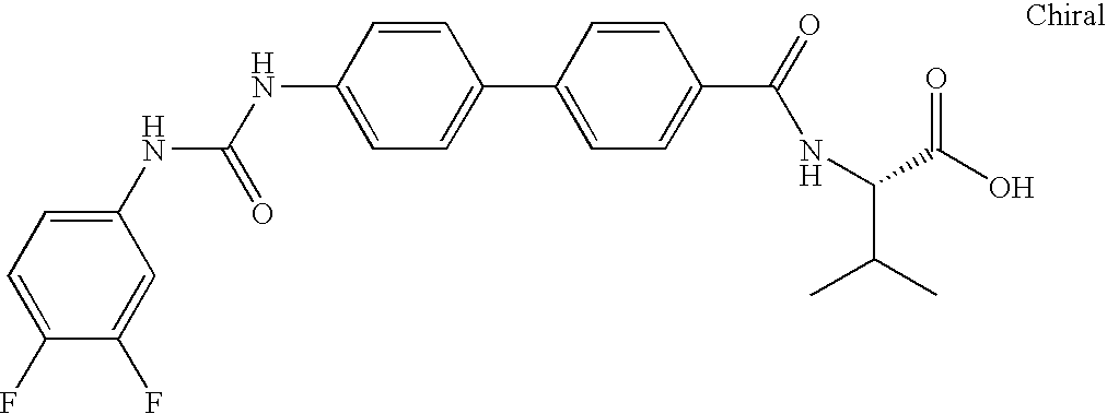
C1=C(NC(=O)NC2=CC=C(F)C(F)=C2)C=CC(C2=CC=C(C(=O)NC(C(C)C)C(O)=O)C=C2)=C1
